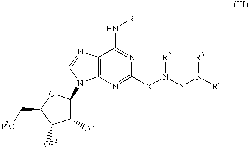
C12=C(N=C([X]N([Y]N([R4])[R3])[R2])N=C1N[R1])N(C1C([OP1])C([OP2])C(C[P3O])O1)C=N2
